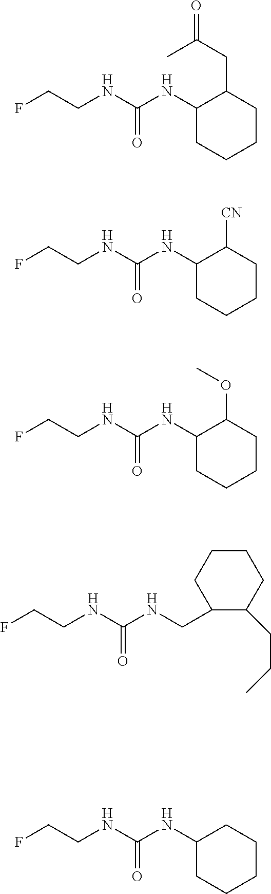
C(NC(NC1CCCCC1CC(=O)C)=O)CF.C(NC(NC1CCCCC1[CN])=O)CF.C(NC(NC1CCCCC1OC)=O)CF.C(NC(NCC1CCCCC1CCC)=O)CF.C(NC(NC1CCCCC1)=O)CF
